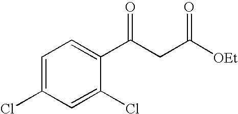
C1=C(Cl)C=C(Cl)C(C(=O)CC([OEt])=O)=C1
